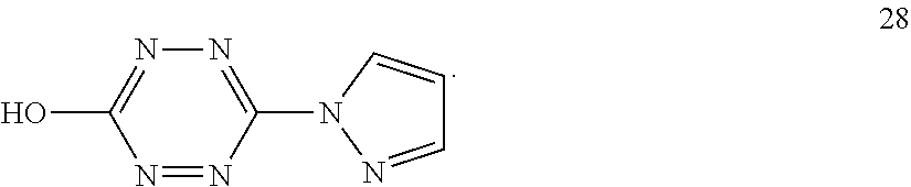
N1=C(O)N=NC(N2N=CC=C2)=N1
